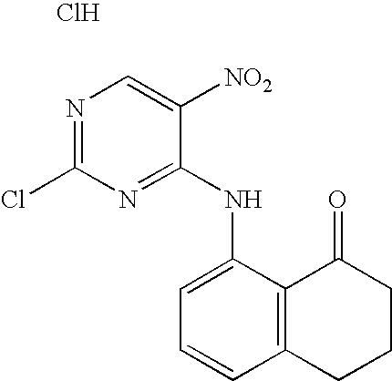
Cl.N1=C(Cl)N=C(NC2=CC=CC3=C2C(=O)CCC3)C([NO2])=C1
